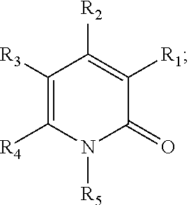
C1([R3])=C([R4])N([R5])C(=O)C([R1])=C1[R2]
